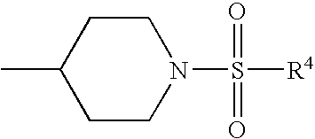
C1CN(S(=O)(=O)[R4])CCC1C
